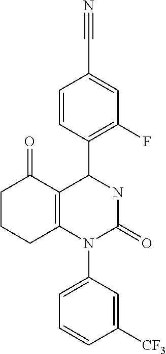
C1([CF3])=CC(N2C3=C(C(C4=C(F)C=C(C#N)C=C4)NC2=O)C(=O)CCC3)=CC=C1
